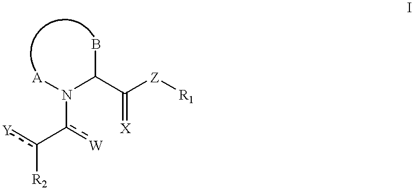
[Y]c(-c([W])N(C(C(=[X])[Z][R1])B)[A])[R2]
